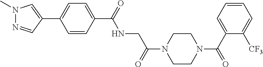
N(CC(N1CCN(C(C2=CC=CC=C2[CF3])=O)CC1)=O)C(=O)C1=CC=C(C2=CN(C)N=C2)C=C1
